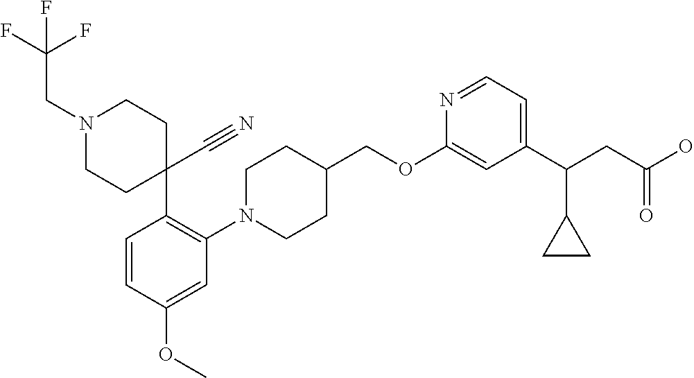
C1(OCC2CCN(C3=C(C4(C#N)CCN(CC(F)(F)F)CC4)C=CC(OC)=C3)CC2)=CC(C(CC(O)=O)C2CC2)=CC=N1
